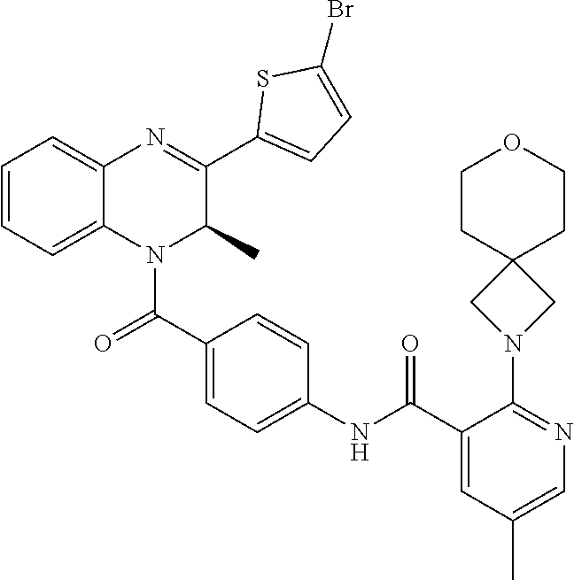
C1=CC=C2C(=C1)N=C(C1=CC=C(Br)S1)C(C)N2C(C1=CC=C(NC(C2=CC(C)=CN=C2N2CC3(C2)CCOCC3)=O)C=C1)=O
